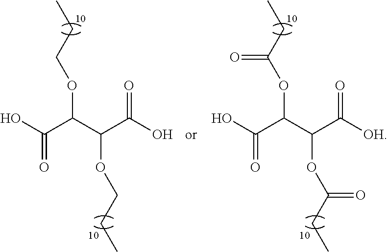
OC(C(C(C(O)=O)OCCC)OCCC)=O.OC(C(C(C([OH])=O)OC(CC)=O)OC(CC)=O)=O
